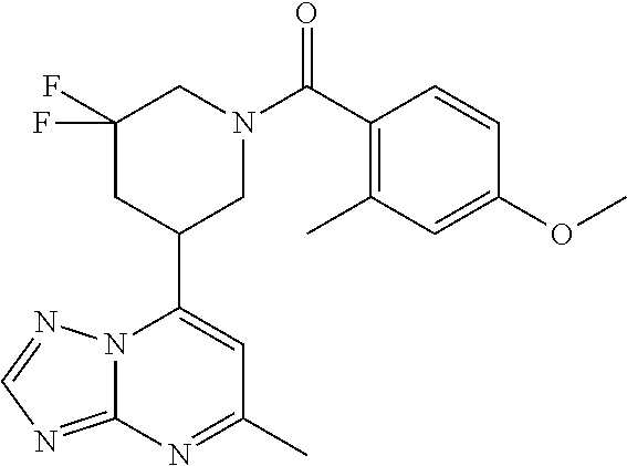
N12C(=NC=N1)N=C(C)C=C2C1CN(C(=O)C2=C(C)C=C(OC)C=C2)CC(F)(F)C1
